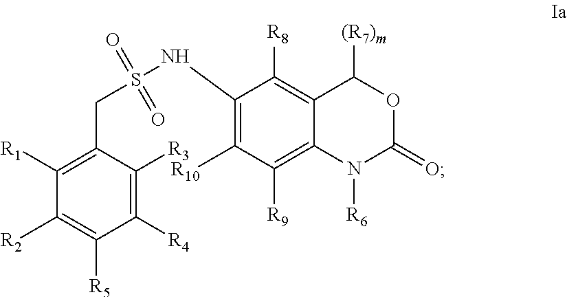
C1([R1])=C(CS(NC2=C([R10])C([R9])=C3C(=C2[R8])C([(R7)m])OC(=O)N3[R6])(=O)=O)C([R3])=C([R4])C([R5])=C1[R2]
